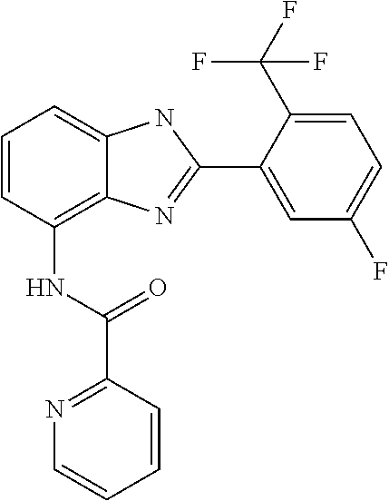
C1=CC(NC(C2=NC=CC=C2)=O)=C2C(=C1)NC(C1=CC(F)=CC=C1C(F)(F)F)=N2
